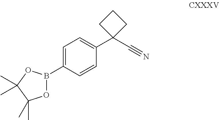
C1=C(B2OC(C)(C)C(C)(C)O2)C=CC(C2(C#N)CCC2)=C1
